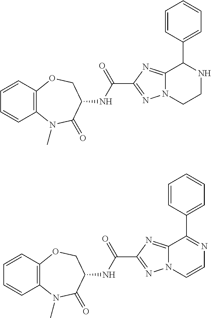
C12=C(C=CC=C1)OCC(NC(C1=NN3C(=N1)C(C1=CC=CC=C1)=NC=C3)=O)C(=O)N2C.C12=C(C=CC=C1)OCC(NC(C1=NN3C(=N1)C(C1=CC=CC=C1)NCC3)=O)C(=O)N2C
